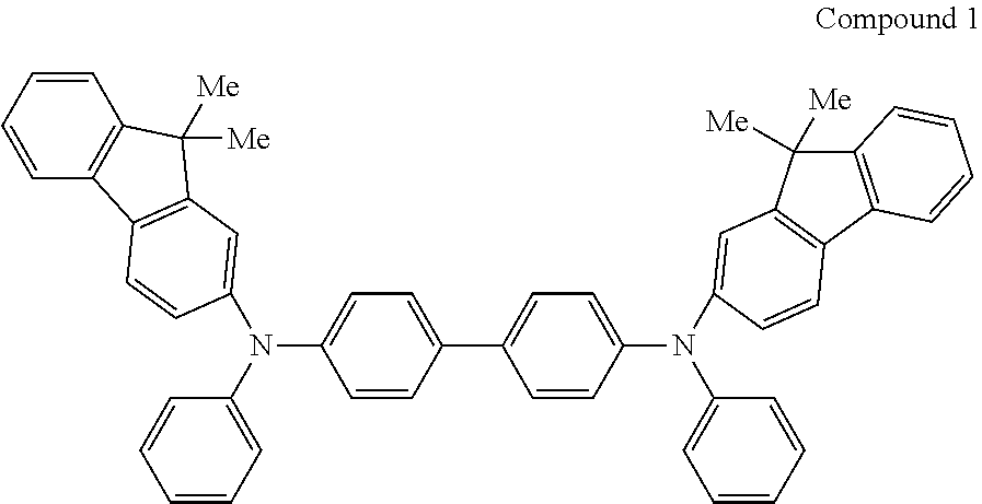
C1=CC=CC2=C1C([Me])([Me])C1=C2C=CC(N(C2=CC=C(C3=CC=C(N(C4=CC=CC=C4)C4=CC5=C(C6=C(C=CC=C6)C5([Me])[Me])C=C4)C=C3)C=C2)C2=CC=CC=C2)=C1
